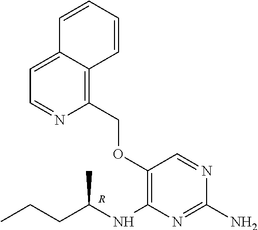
[R].C1(OCC2=C3C(=CC=N2)C=CC=C3)=C(NC(CCC)C)N=C(N)N=C1
